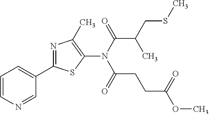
N1=CC(C2=NC(C)=C(N(C(C(C)CSC)=O)C(CCC(OC)=O)=O)S2)=CC=C1
